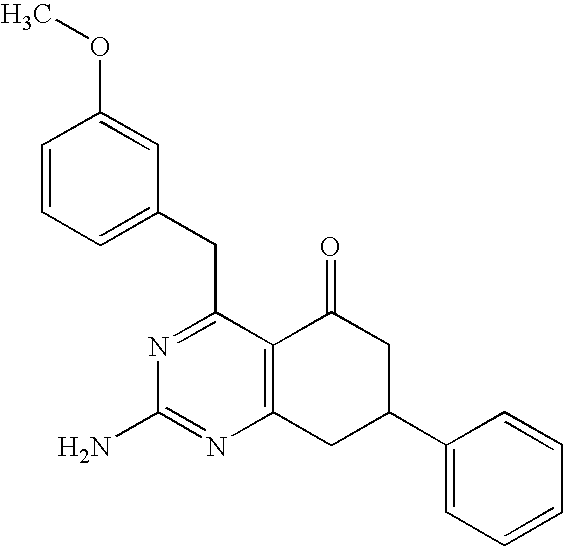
C1(C2CC(=O)C3=C(C2)N=C(N)N=C3CC2=CC=CC(OC)=C2)=CC=CC=C1
